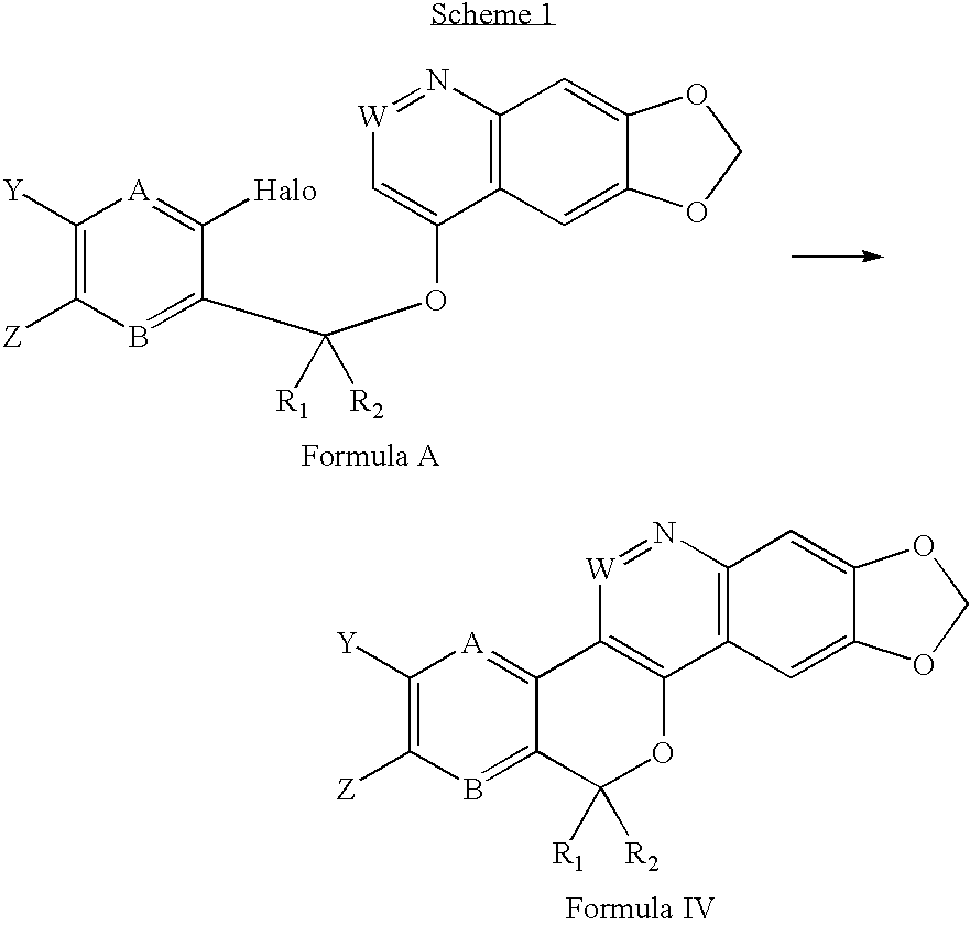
C1([Y])=C([Z])B=C(C(OC2=C[W]=NC3=C2C=C2C(=C3)OCO2)([R1])[R2])C([Halo])=[A]1.C1([Y])=C([Z])B=C2C(=[A]1)C1=C(C3=C(N=[W]1)C=C1C(=C3)OCO1)OC2([R1])[R2]
